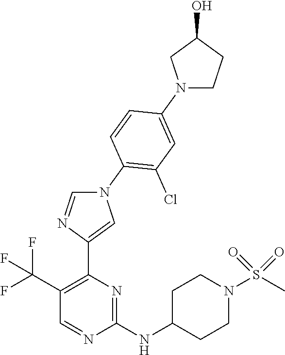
C1(NC2CCN(S(C)(=O)=O)CC2)=NC(C2=CN(C3=C(Cl)C=C(N4CCC(O)C4)C=C3)C=N2)=C(C(F)(F)F)C=N1
